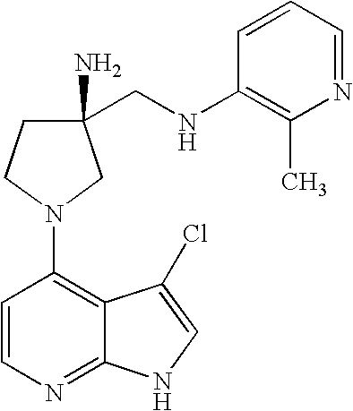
C1(CNC2=C(C)N=CC=C2)(N)CCN(C2=C3C(=NC=C2)NC=C3Cl)C1
